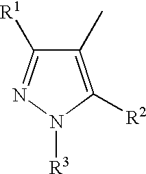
C1(C)=C([R2])N([R3])N=C1[R1]
